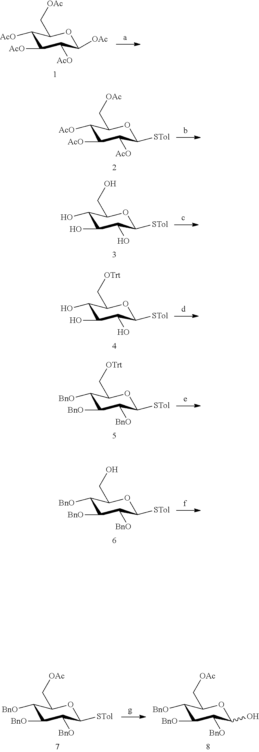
C1([AcO])C([AcO])C([AcO])C([STol])OC1C[OAc].C1(O)C(O)C(O)C([STol])OC1CO.C1(O)C(O)C(O)C([STol])OC1C[OTrt].C1([BnO])C([BnO])C([BnO])C([STol])OC1C[OTrt].C1([BnO])C([BnO])C([BnO])C([STol])OC1CO.C1([AcO])C([AcO])C([AcO])C([OAc])OC1C[OAc].C1([BnO])C([BnO])C([BnO])C(O)OC1C[OAc].C1([BnO])C([BnO])C([BnO])C([STol])OC1C[OAc]
